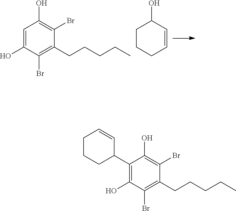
C1=C(O)C(Br)=C(CCCCC)C(Br)=C1O.C1CCC=CC1O.C1(O)=C(C2CCCC=C2)C(O)=C(Br)C(CCCCC)=C1Br
